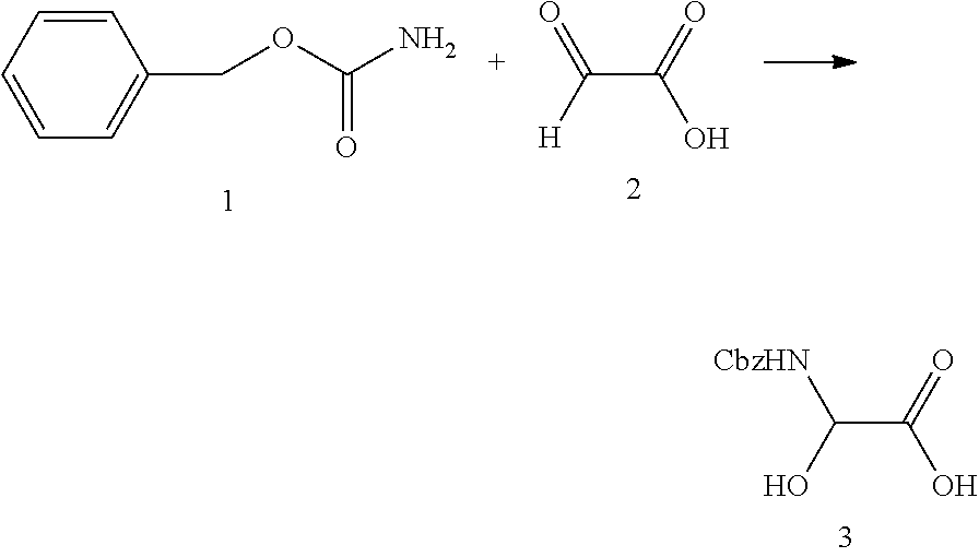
C1=CC=CC=C1COC(N)=O.C(C(=O)O)([H])=O.C(C(=O)O)(O)[CbzHN]
